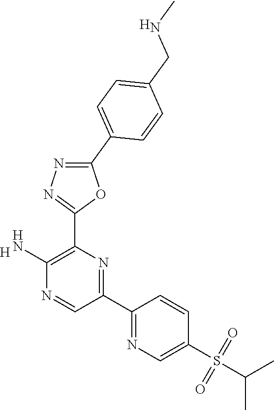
[H].C1(N)=C(C2=NN=C(C3=CC=C(CNC)C=C3)O2)N=C(C2=NC=C(S(C(C)C)(=O)=O)C=C2)C=N1.[H]
